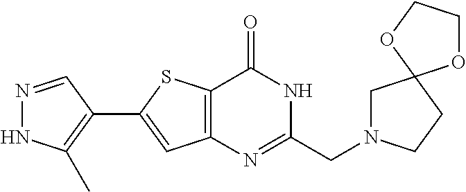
N1=CC(C2=CC3=C(S2)C(=O)NC(CN2CC4(CC2)OCCO4)=N3)=C(C)N1
